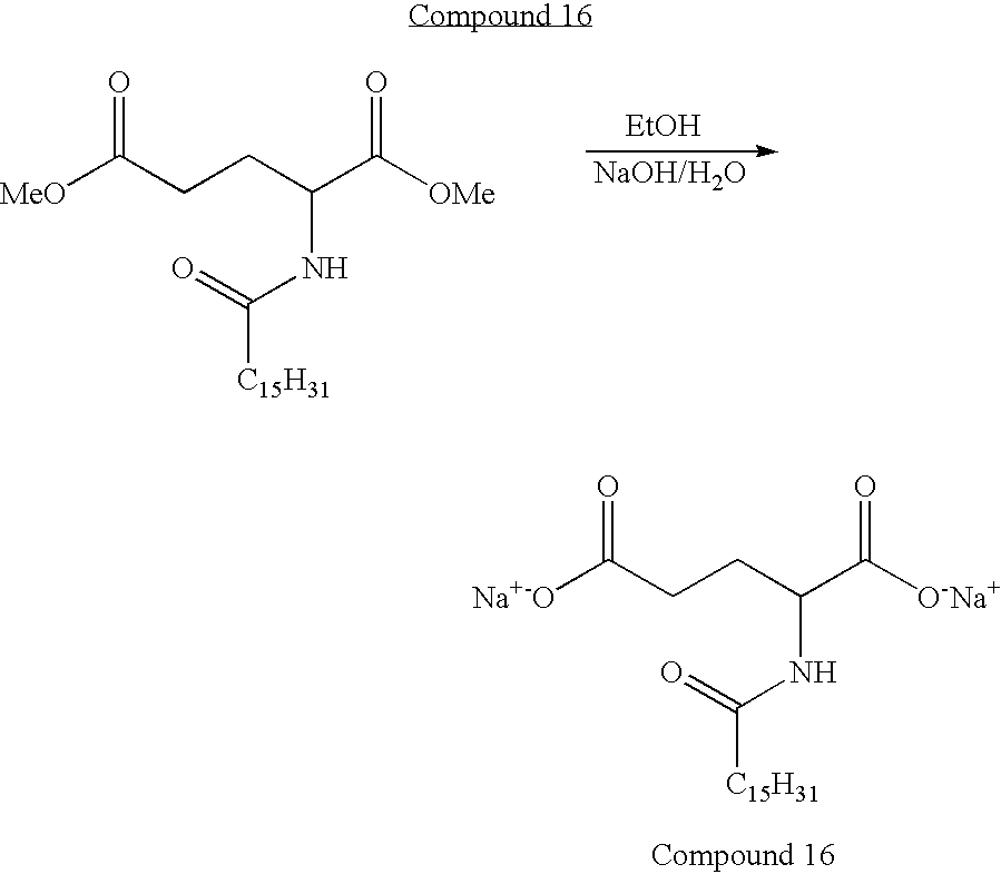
[Na+-O]C(=O)CCC(C([O-Na+])=O)NC([C15H31])=O.[EtOH].[MeO]C(=O)CCC(C([OMe])=O)NC([C15H31])=O
